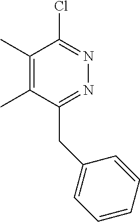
C1(C)=C(C)C(CC2=CC=CC=C2)=NN=C1Cl
